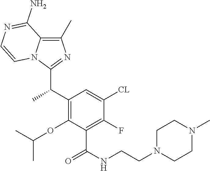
C1(C)=C2N(C(C(C)C3=C(OC(C)C)C(C(=O)NCCN4CCN(C)CC4)=C(F)C([CL])=C3)=N1)C=CN=C2N
